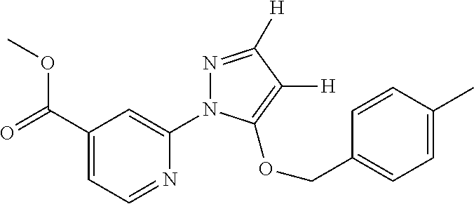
O(C(C1=CC=NC(N2N=C([H])C([H])=C2OCC2=CC=C(C)C=C2)=C1)=O)C
